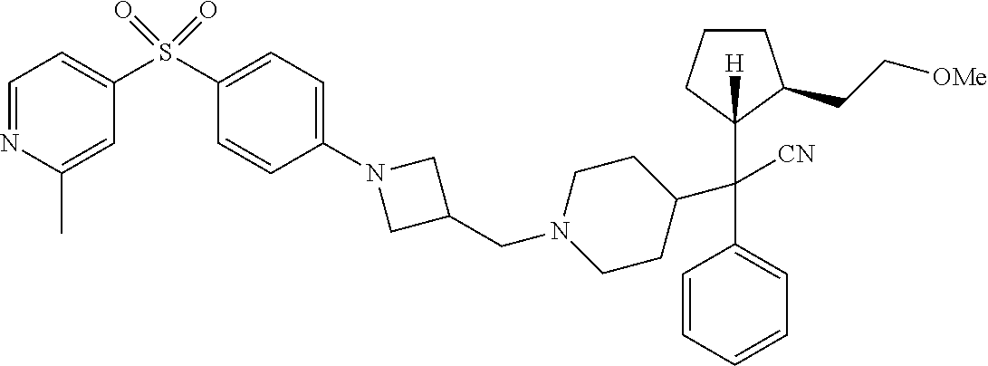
C1=CC=CC=C1C(C1CCN(CC2CN(C3=CC=C(S(C4=CC=NC(C)=C4)(=O)=O)C=C3)C2)CC1)([CN])C1([H])CCCC1CC[OMe]
